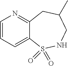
C1=CN=C2C(=C1)S(=O)(=O)NCC(C)C2
